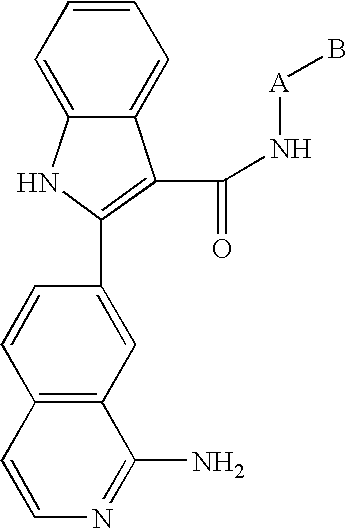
C12=CC=CC=C1NC(C1=CC3=C(C=C1)C=CN=C3N)=C2C(N[A]B)=O
